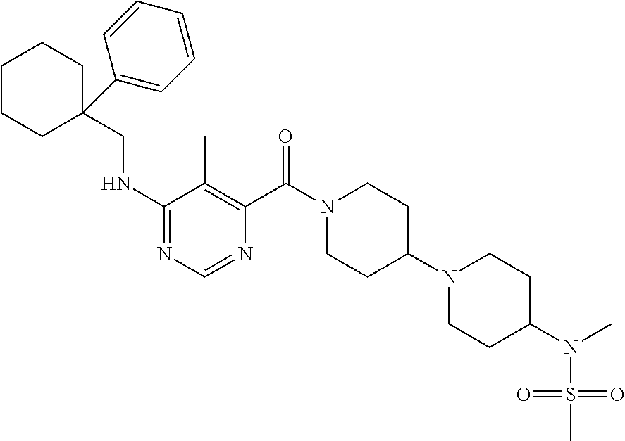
C1(NCC2(C3=CC=CC=C3)CCCCC2)=NC=NC(C(N2CCC(N3CCC(N(C)S(=O)(=O)C)CC3)CC2)=O)=C1C
